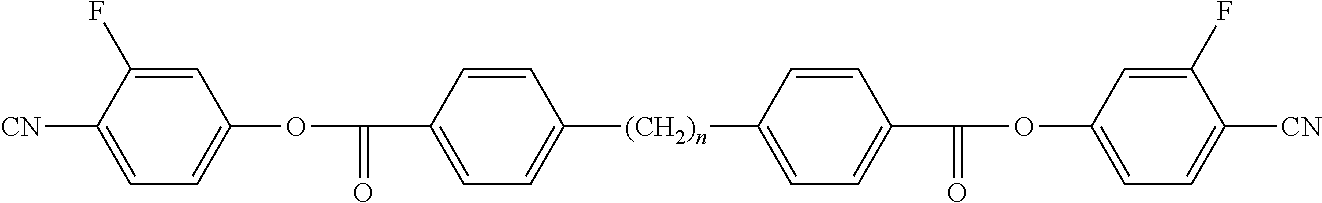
[CN]C1=CC=C(OC(=O)C2=CC=C([(CH2)n]C3=CC=C(C(=O)OC4=CC=C([CN])C(F)=C4)C=C3)C=C2)C=C1F
